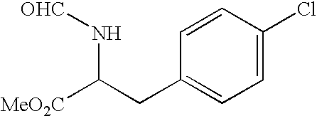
N(C(CC1=CC=C(Cl)C=C1)[MeO2C])[OHC]
